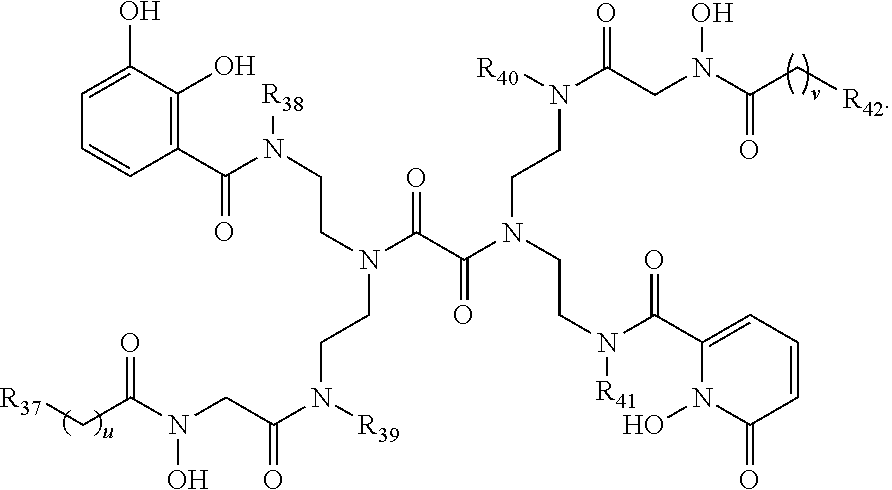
C1(C(N(CCN(CCN(C(CN(C(=O)C[R37])O)=O)[R39])C(C(N(CCN([R41])C(C2=CC=CC(=O)N2O)=O)CCN(C(CN(C(C[R42])=O)O)=O)[R40])=O)=O)[R38])=O)=C(O)C(O)=CC=C1
